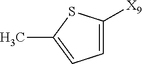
C1=C([X9])SC(C)=C1
